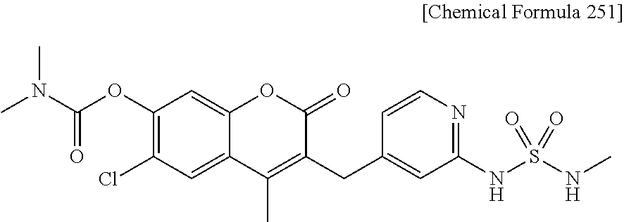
C12=CC(Cl)=C(OC(N(C)C)=O)C=C1OC(=O)C(CC1=CC(NS(NC)(=O)=O)=NC=C1)=C2C
